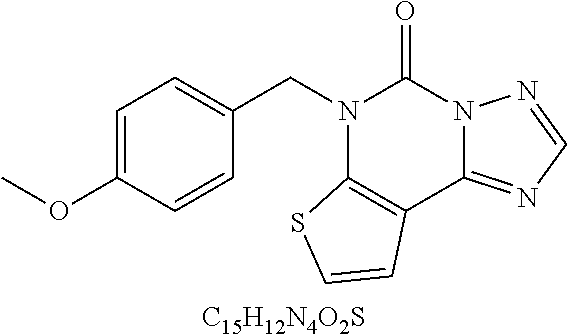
C1=C(OC)C=CC(CN2C3=C(C4=NC=NN4C2=O)C=CS3)=C1.[C15H12N4O2S]
